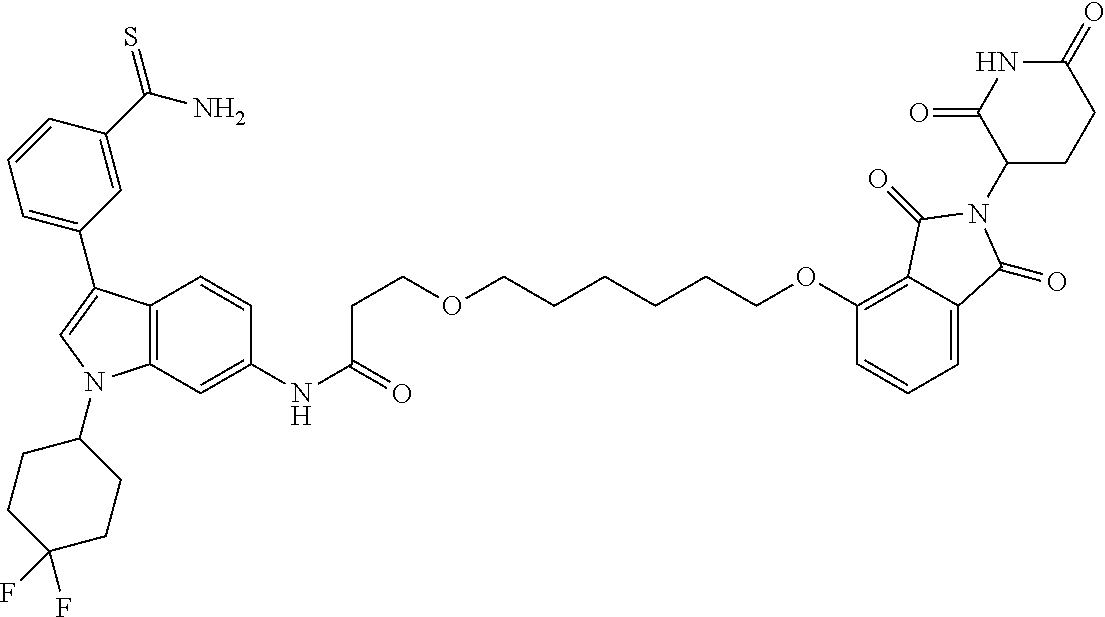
C12=C(C=C(NC(=O)CCOCCCCCCOC3=C4C(=CC=C3)C(=O)N(C3CCC(=O)NC3=O)C4=O)C=C1)N(C1CCC(F)(F)CC1)C=C2C1=CC=CC(C(N)=S)=C1
